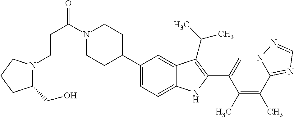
C(C(=O)N1CCC(C2=CC=C3C(=C2)C(C(C)C)=C(C2=CN4C(=NC=N4)C(C)=C2C)N3)CC1)CN1C(CO)CCC1
